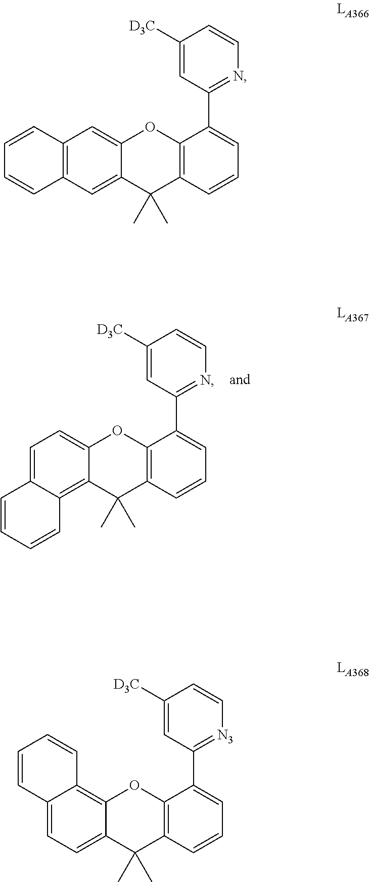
C1=C2C(=C3C(=C1)OC1=C(C3(C)C)C=CC=C1C1=NC=CC([D3C])=C1)C=CC=C2.C12=C(C=C3C(=C1)OC1=C(C3(C)C)C=CC=C1C1=NC=CC([D3C])=C1)C=CC=C2.C12=CC=C3C(=C1C=CC=C2)OC1=C(C3(C)C)C=CC=C1C1=[N3]C=CC([D3C])=C1
